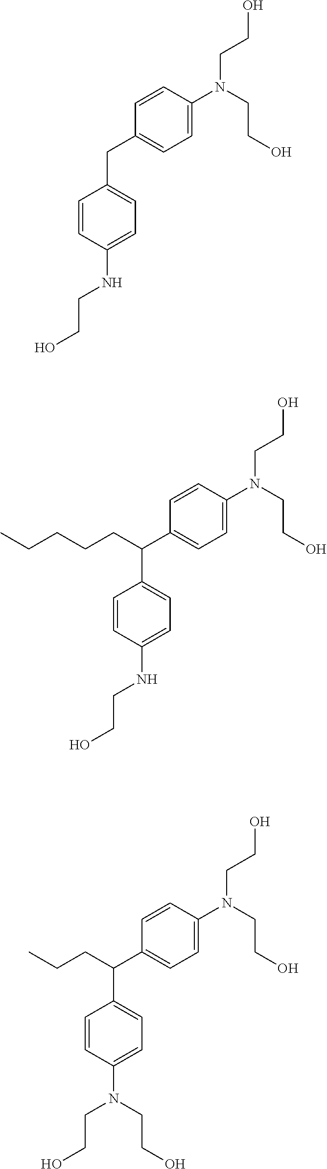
C(C1=CC=C(N(CCO)CCO)C=C1)C1=CC=C(NCCO)C=C1.C(C1=CC=C(N(CCO)CCO)C=C1)(C1=CC=C(NCCO)C=C1)CCCCC.C(C1=CC=C(N(CCO)CCO)C=C1)(C1=CC=C(N(CCO)CCO)C=C1)CCC
